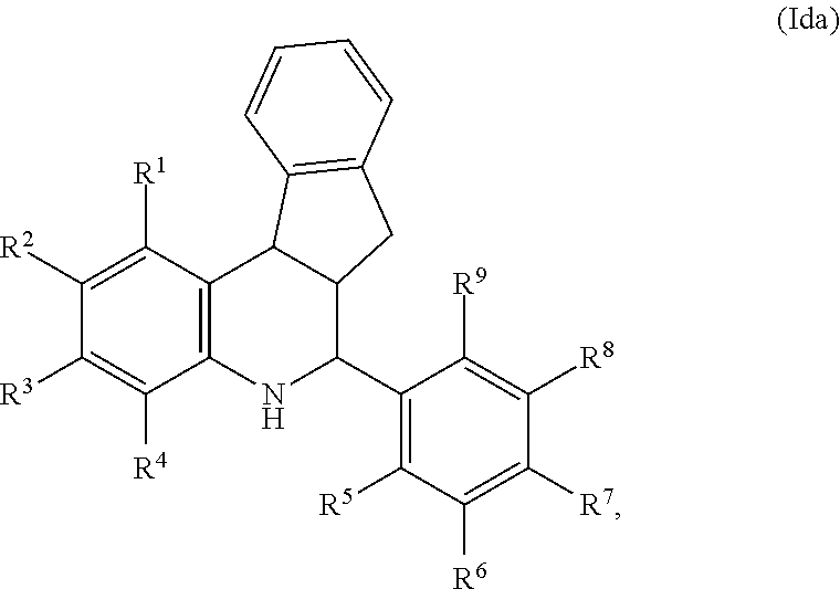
C12=C(C([R1])=C([R2])C([R3])=C1[R4])C1C(C(C3=C([R5])C([R6])=C([R7])C([R8])=C3[R9])N2)CC2=C1C=CC=C2
